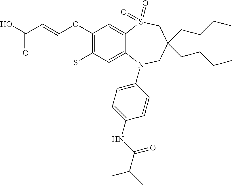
OC(C=COC1=C(SC)C=C2C(=C1)S(=O)(=O)CC(CCCC)(CCCC)CN2C1=CC=C(NC(=O)C(C)C)C=C1)=O
